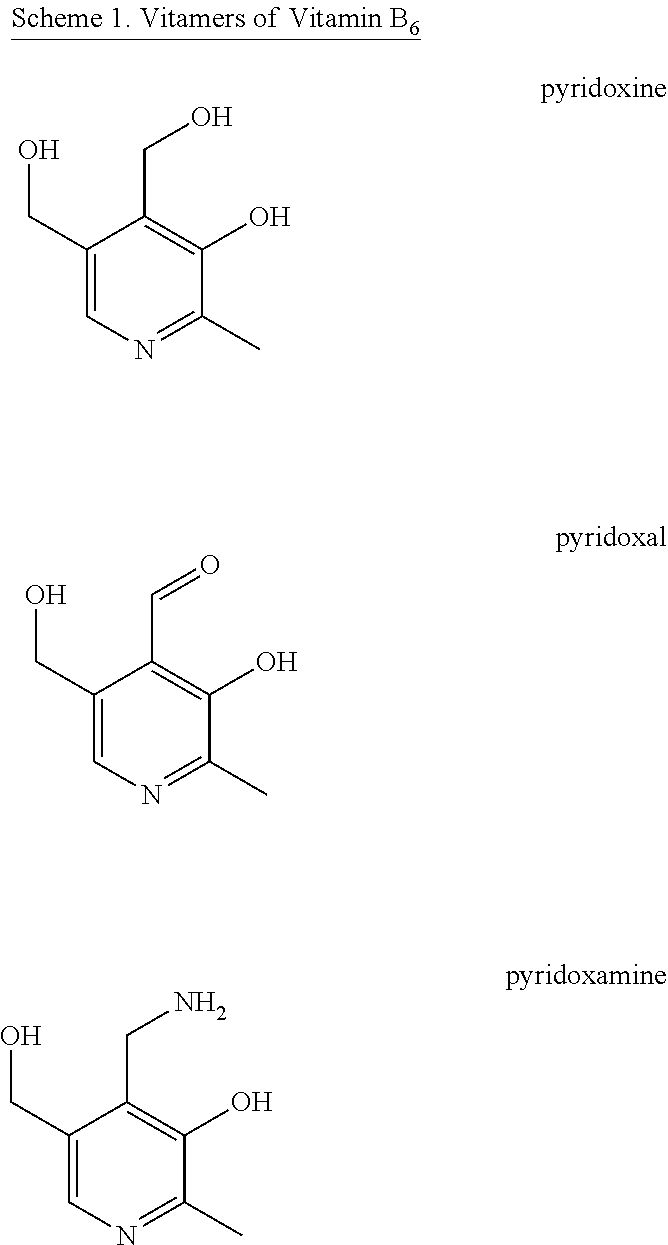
C1(CO)=CN=C(C)C(O)=C1CO.C1(CO)=CN=C(C)C(O)=C1C=O.C1(CO)=CN=C(C)C(O)=C1CN
